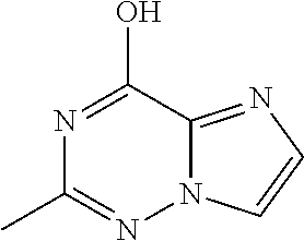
N1=C(O)C2=NC=CN2N=C1C
